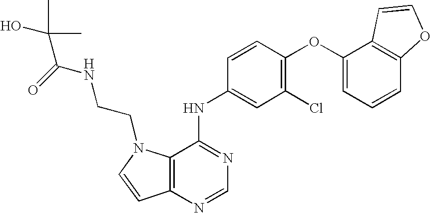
C12=C(N=CN=C1NC1=CC(Cl)=C(OC3=CC=CC4=C3C=CO4)C=C1)C=CN2CCNC(C(O)(C)C)=O
